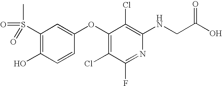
S(C1=C(O)C=CC(OC2=C(Cl)C(F)=NC(NCC(=O)O)=C2Cl)=C1)(=O)(=O)C
